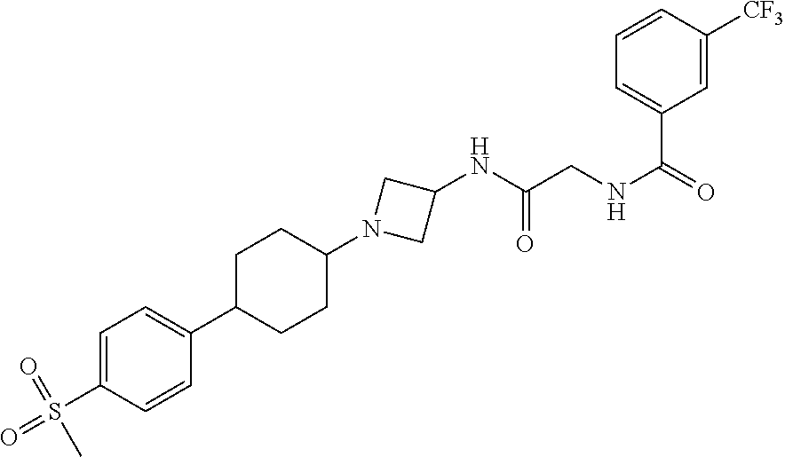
C1(N2CC(NC(CNC(=O)C3=CC=CC([CF3])=C3)=O)C2)CCC(C2=CC=C(S(=O)(=O)C)C=C2)CC1
